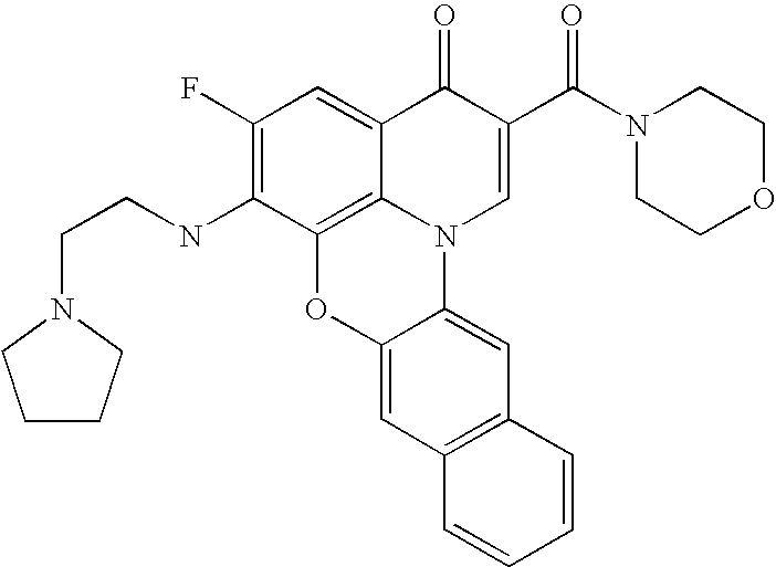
C1(F)=C(NCCN2CCCC2)C2=C3C(=C1)C(=O)C(C(N1CCOCC1)=O)=CN3C1=CC3=C(C=C1O2)C=CC=C3
